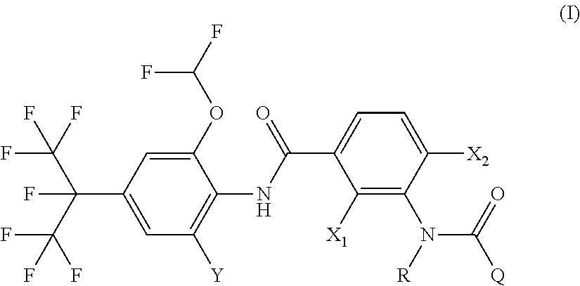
C1(OC(F)F)=CC(C(C(F)(F)F)(C(F)(F)F)F)=CC([Y])=C1NC(C1=CC=C([X2])C(N([R])C(=O)[Q])=C1[X1])=O
